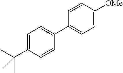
C1=C(C(C)(C)C)C=CC(C2=CC=C([OMe])C=C2)=C1
